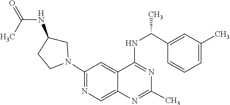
N1=C(NC(C2=CC(C)=CC=C2)C)C2=CC(N3CC(NC(=O)C)CC3)=NC=C2N=C1C
